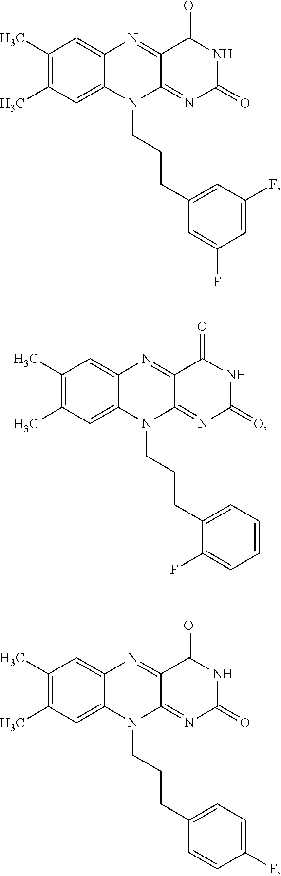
C1(C)=C(C)C=C2C(=C1)N=C1C(=NC(=O)NC1=O)N2CCCC1=CC(F)=CC(F)=C1.C1(C)=C(C)C=C2C(=C1)N=C1C(=NC(=O)NC1=O)N2CCCC1=CC=CC=C1F.C1(C)=C(C)C=C2C(=C1)N=C1C(=NC(=O)NC1=O)N2CCCC1=CC=C(F)C=C1
